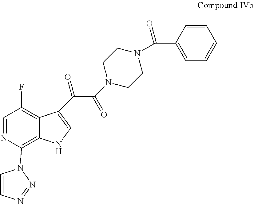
C1=NC(N2C=CN=N2)=C2C(=C1F)C(C(C(N1CCN(C(C3=CC=CC=C3)=O)CC1)=O)=O)=CN2
